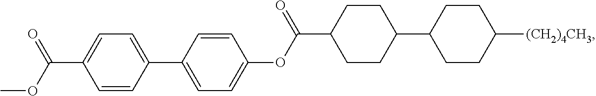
C1=C(C(OC)=O)C=CC(C2=CC=C(OC(C3CCC(C4CCC([(CH2)4CH3])CC4)CC3)=O)C=C2)=C1
